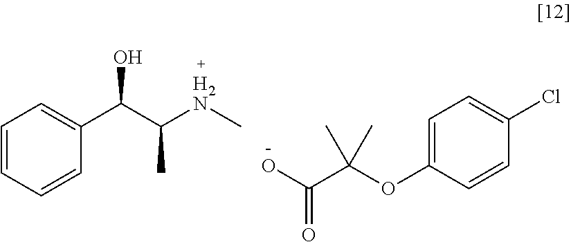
C1=CC=CC(C(C([H2N]C)C)O)=C1.C1=C(OC(C(O)=O)(C)C)C=CC(Cl)=C1
